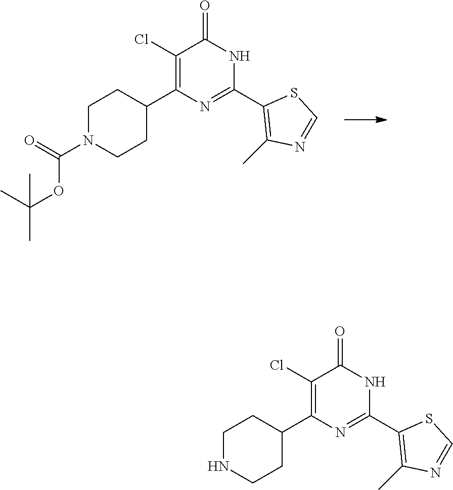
C1N(C(=O)OC(C)(C)C)CCC(C2=C(Cl)C(=O)NC(C3=C(C)N=CS3)=N2)C1.C1NCCC(C2=C(Cl)C(=O)NC(C3=C(C)N=CS3)=N2)C1
